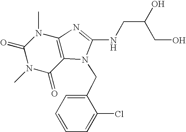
C1(=O)N(C)C(=O)C2=C(N1C)N=C(NCC(O)CO)N2CC1=CC=CC=C1Cl
